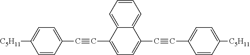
C1=CC(C#CC2=CC=C(C#CC3=CC=C([C5H11])C=C3)C3=CC=CC=C23)=CC=C1[C5H11]
